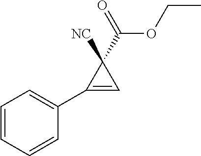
C1=CC=CC(C2=CC2(C(OCC)=O)[NC])=C1
